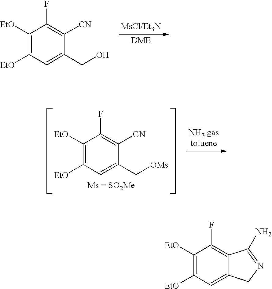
C1([EtO])=C([EtO])C=C(CO)C([CN])=C1F.[MsCl/Et3N].C1([EtO])=C([EtO])C=C(C[OMs])C([CN])=C1F.[NH3 gastoluene].C1([EtO])=C([EtO])C=C2C(=C1F)C(N)=NC2
